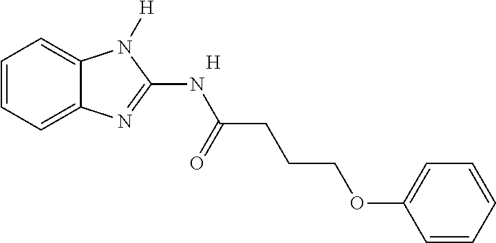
C1=CC=C2C(=C1)N([H])C(NC(CCCOC1=CC=CC=C1)=O)=N2.[H]
